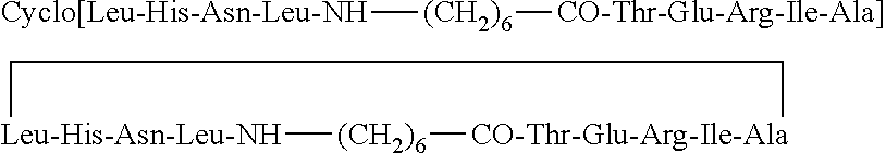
[Leu-His-Asn-Leu-NH]1[(CH2)6][CO-Thr-Glu-Arg-Ile-Ala]CC1.[Cyclo[Leu-His-Asn-Leu-NH][(CH2)6][CO-Thr-Glu-Arg-Ile-Ala]]
